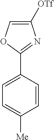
O1C(C2=CC=C([Me])C=C2)=NC([OTf])=C1
